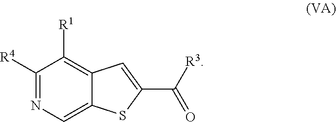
C1([R4])=NC=C2C(=C1[R1])C=C(C([R3])=O)S2
